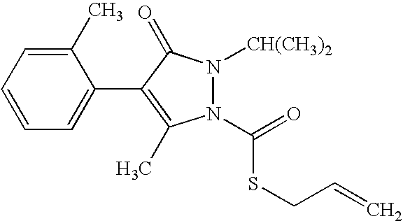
C1(C)=CC=CC=C1C1=C(C)N(C(=O)SCC=C)N([CH(CH3)2])C1=O
